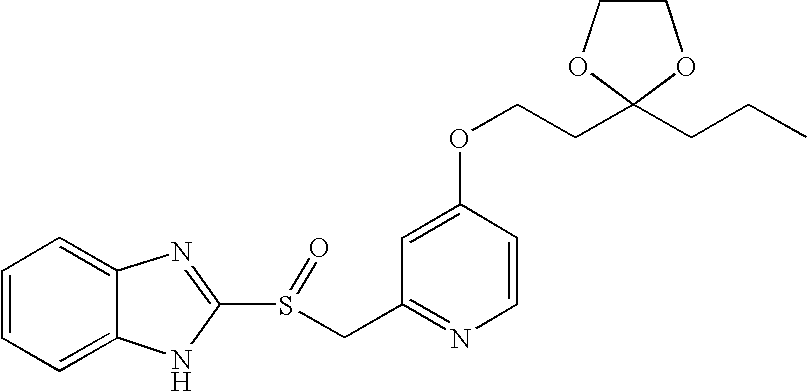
C1=CC=C2C(=C1)N=C(S(=O)CC1=NC=CC(OCCC3(CCC)OCCO3)=C1)N2
